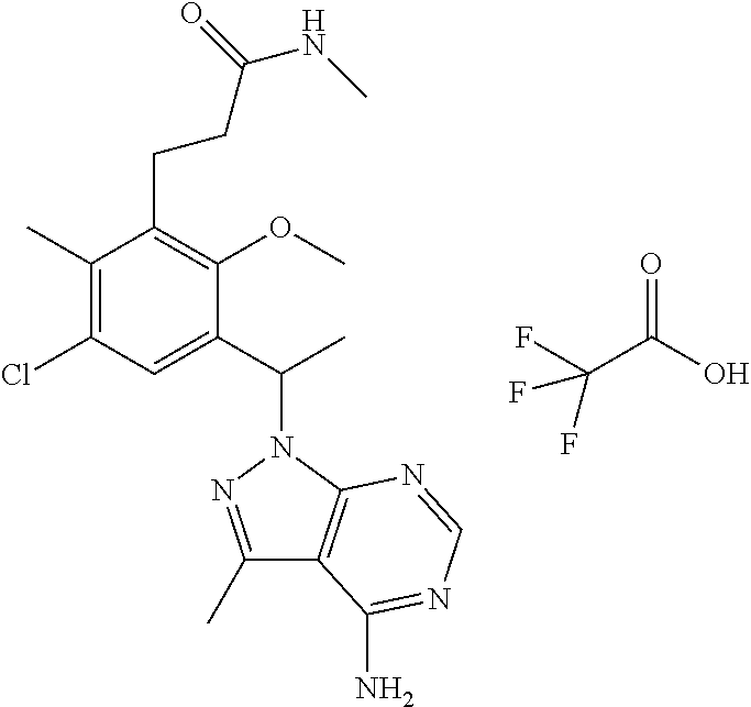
FC(C(=O)O)(F)F.C1(C(C)N2N=C(C)C3=C2N=CN=C3N)=CC(Cl)=C(C)C(CCC(NC)=O)=C1OC
